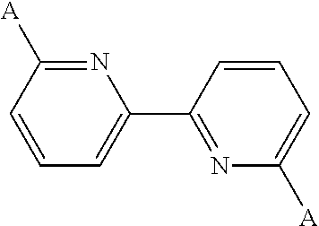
C1(C2=NC([A])=CC=C2)=CC=CC([A])=N1
